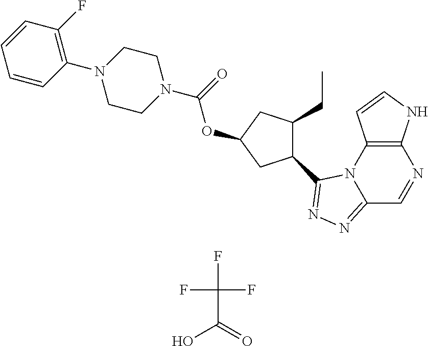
C12=NN=C(C3C(CC)CC(OC(=O)N4CCN(C5=C(F)C=CC=C5)CC4)C3)N1C1=C(N=C2)NC=C1.OC(=O)C(F)(F)F
